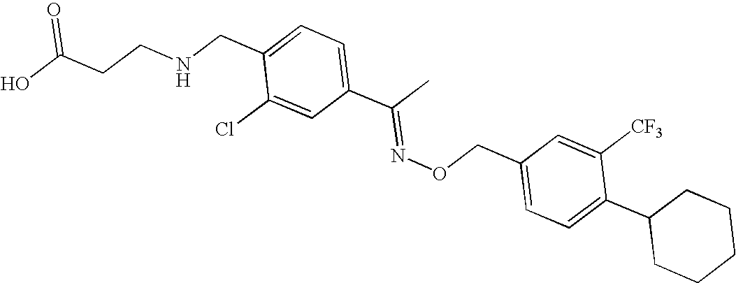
OC(CCNCC1=CC=C(C(C)=NOCC2=CC=C(C3CCCCC3)C([CF3])=C2)C=C1Cl)=O
